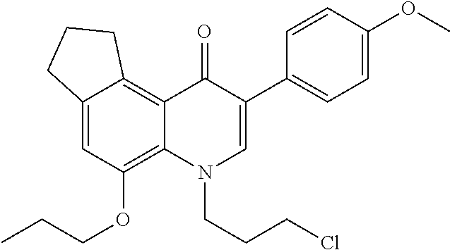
C12=C3C(=CC(OCCC)=C1N(CCCCl)C=C(C1=CC=C(OC)C=C1)C2=O)CCC3
